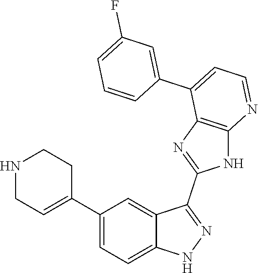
C1(C2=CC=C3C(=C2)C(C2=NC4=C(N2)N=CC=C4C2=CC(F)=CC=C2)=NN3)=CCNCC1
